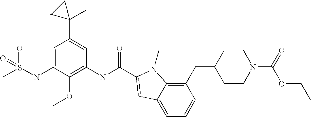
CS(NC1=CC(C2(C)CC2)=CC(NC(=O)C2=CC3=CC=CC(CC4CCN(C(OCC)=O)CC4)=C3N2C)=C1OC)(=O)=O
